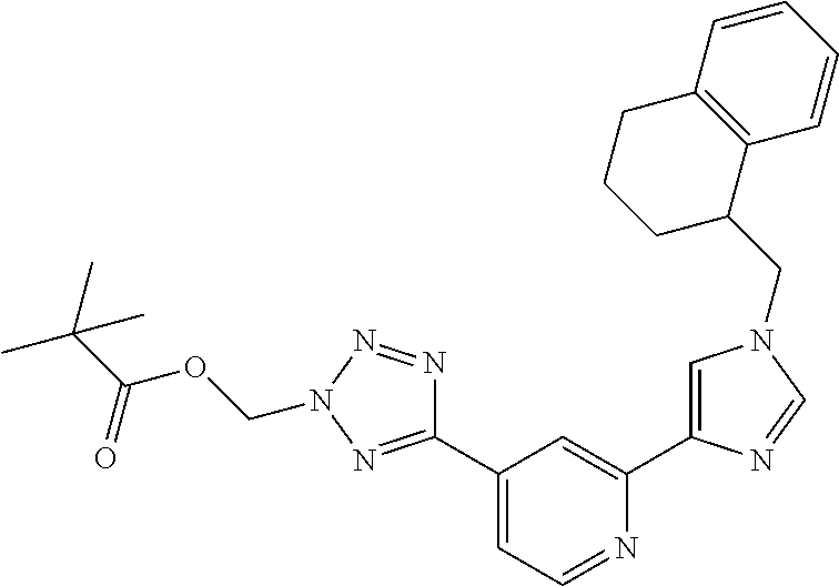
C1(C2=NN(COC(C(C)(C)C)=O)N=N2)=CC=NC(C2=CN(CC3CCCC4=C3C=CC=C4)C=N2)=C1
